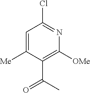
C1=C([Me])C(C(C)=O)=C([OMe])N=C1Cl
